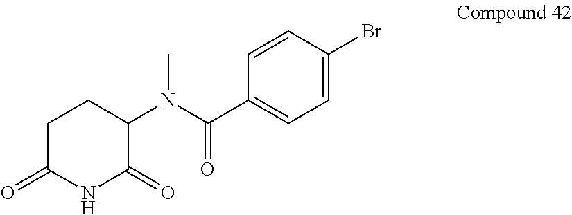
C1(N(C(C2=CC=C(Br)C=C2)=O)C)C(=O)NC(=O)CC1
